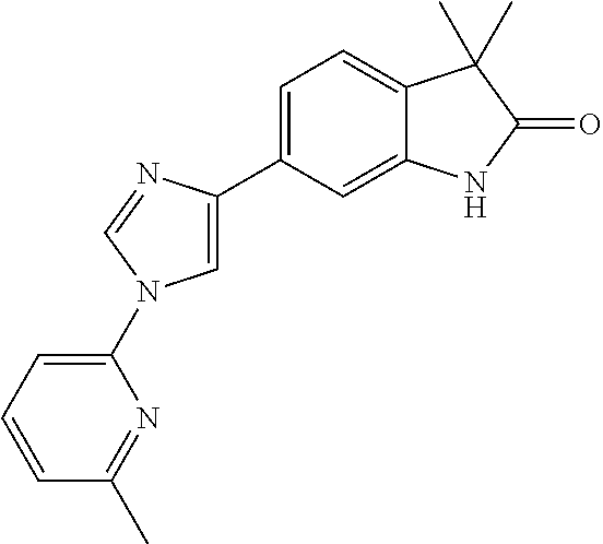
C1=C(C2=CC=C3C(=C2)NC(=O)C3(C)C)N=CN1C1=CC=CC(C)=N1
